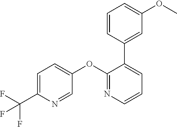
C1=C(C(F)(F)F)N=CC(OC2=NC=CC=C2C2=CC(OC)=CC=C2)=C1
